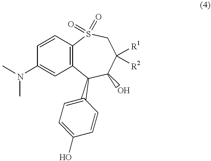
C12=C(C(C3=CC=C(O)C=C3)C(O)C([R1])([R2])CS1(=O)=O)C=C(N(C)C)C=C2
